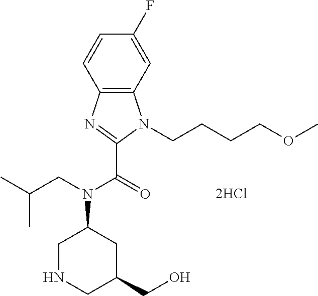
C12=C(C=C(F)C=C1)N(CCCCOC)C(C(=O)N(CC(C)C)C1CNCC(CO)C1)=N2
